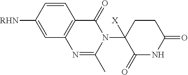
C1=CC([RHN])=CC2=C1C(=O)N(C1([X])C(=O)NC(=O)CC1)C(C)=N2
